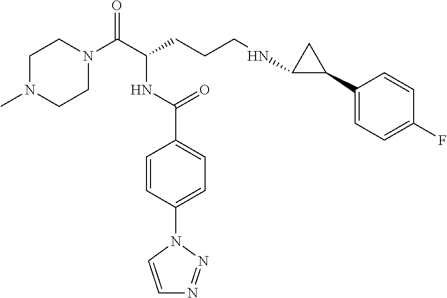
C1=CC(N2C=CN=N2)=CC=C1C(NC(C(N1CCN(C)CC1)=O)CCCNC1C(C2=CC=C(F)C=C2)C1)=O
